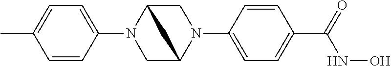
C1(N2CC3N(C4=CC=C(C(NO)=O)C=C4)CC2C3)=CC=C(C)C=C1
